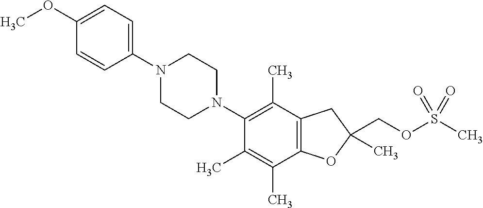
C1(OC)=CC=C(N2CCN(C3=C(C)C4=C(C(C)=C3C)OC(COS(C)(=O)=O)(C)C4)CC2)C=C1
